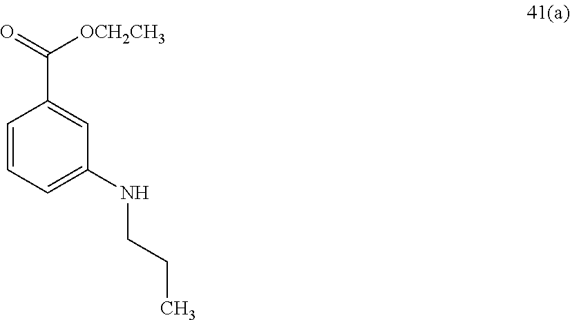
C1=CC=C(NCCC)C=C1C(=O)[OCH2CH3]
